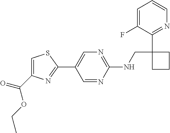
N(CC1(C2=NC=CC=C2F)CCC1)C1=NC=C(C2=NC(C(=O)OCC)=CS2)C=N1
